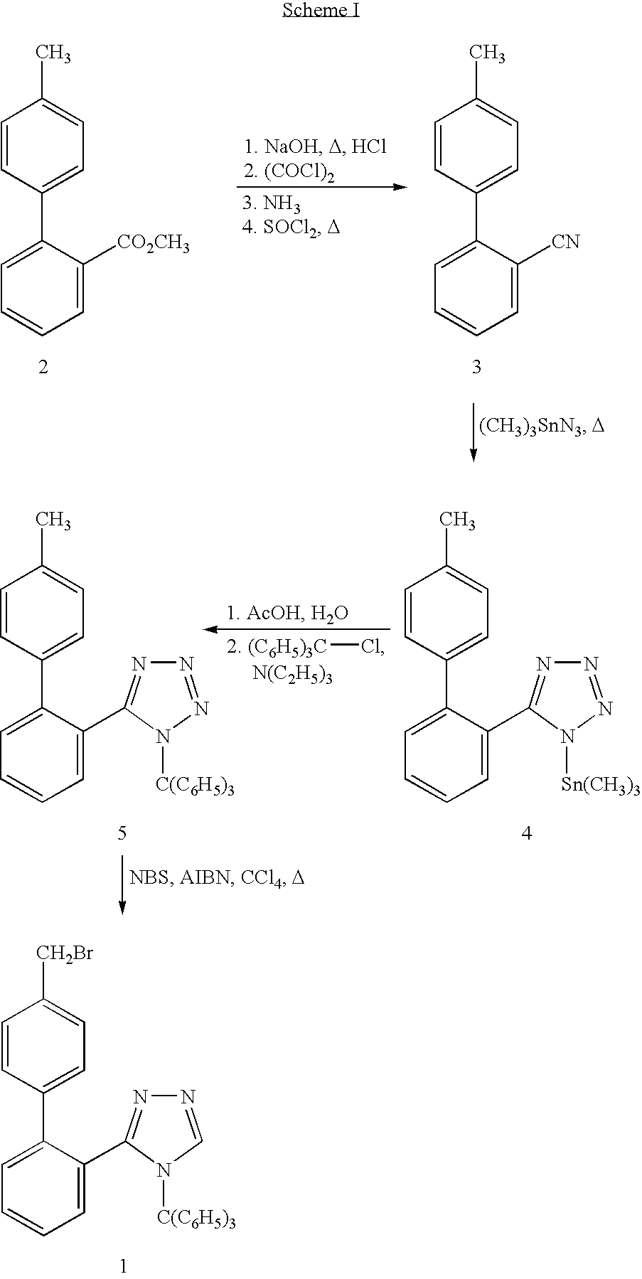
C1=CC(C2=CC=CC=C2[CO2CH3])=CC=C1C.C1=CC(C2=CC=CC=C2[CN])=CC=C1C.[2. (C6H5)3C]Cl.[N(C2H5)3].C1=CC(C2=CC=CC=C2C2=NN=NN2[Sn(CH3)3])=CC=C1C.C1=CC(C2=CC=CC=C2C2=NN=NN2[C(C6H5)3])=CC=C1C.C1=CC(C2=CC=CC=C2C2=NN=CN2[C(C6H5)3])=CC=C1[CH2Br]
